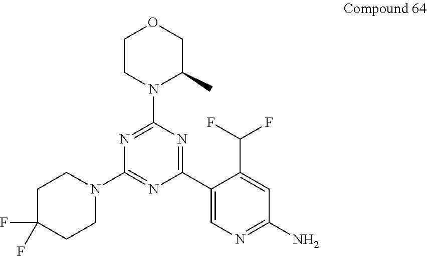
C1CN(C2=NC(N3CCC(F)(F)CC3)=NC(C3=CN=C(N)C=C3C(F)F)=N2)C(C)CO1
